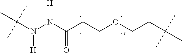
C(N(N(C(CCOCCC(C)(C)C)=O)[H])[H])(C)(C)C
